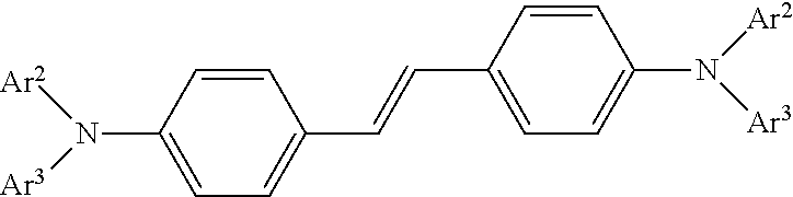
C1=C(N([Ar2])[Ar3])C=CC(C=CC2=CC=C(N([Ar2])[Ar3])C=C2)=C1
